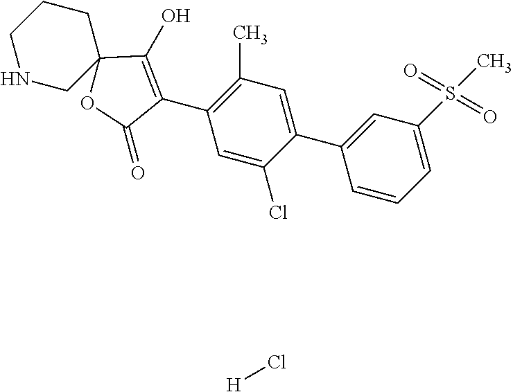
C1=C(S(=O)(=O)C)C=C(C2=CC(C)=C(C3=C(O)C4(OC3=O)CCCNC4)C=C2Cl)C=C1.Cl[H]
